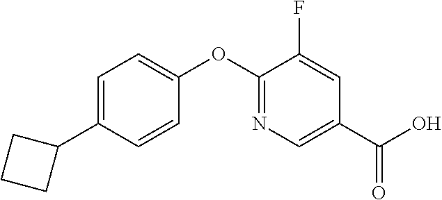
C1=C(C2CCC2)C=CC(OC2=NC=C(C(O)=O)C=C2F)=C1
